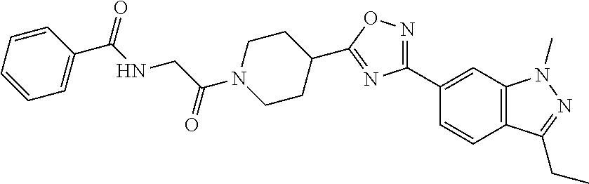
C12=C(C=C(C3=NOC(C4CCN(C(CNC(C5=CC=CC=C5)=O)=O)CC4)=N3)C=C1)N(C)N=C2CC
